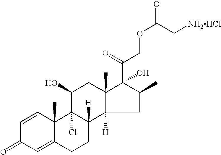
C1=CC2(C)C(=CC1=O)CCC1([H])C2(Cl)C(O)CC2(C)C1([H])CC(C)C2(C(=O)COC(C[NH2HCl])=O)O
